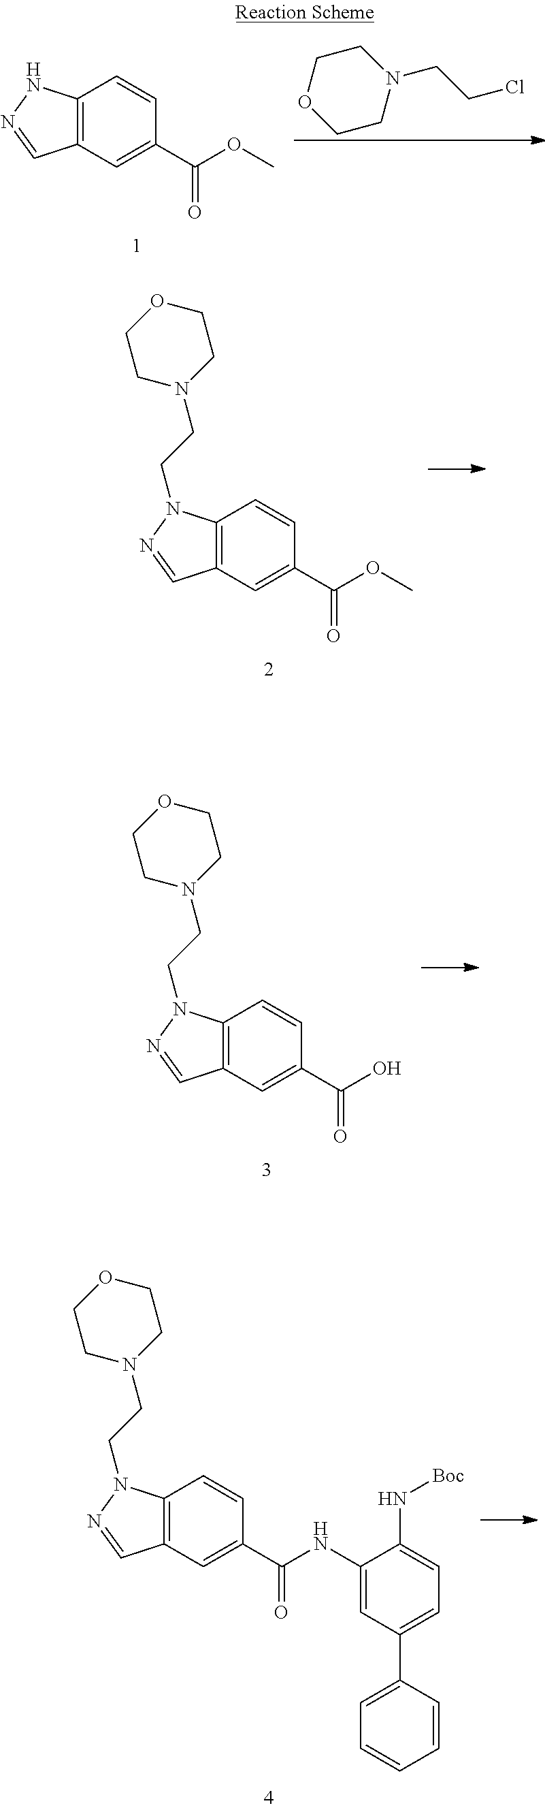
C12=C(C=C(C(=O)NC3=CC(C4=CC=CC=C4)=CC=C3N[Boc])C=C1)C=NN2CCN1CCOCC1.C12=C(C=C(C(=O)OC)C=C1)C=NN2.C1OCCN(CCCl)C1.C12=C(C=C(C(=O)OC)C=C1)C=NN2CCN1CCOCC1.C12=C(C=C(C(=O)O)C=C1)C=NN2CCN1CCOCC1
